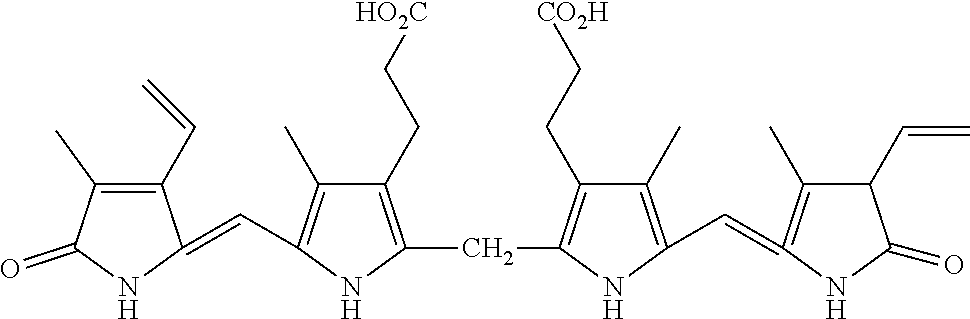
C1(C=C)=C(C)C(=O)NC1=CC1=C(C)C(CC[HO2C])=C(CC2=C(CC[CO2H])C(C)=C(C=C3=C(C)C(C=C)C(=O)N3)N2)N1
